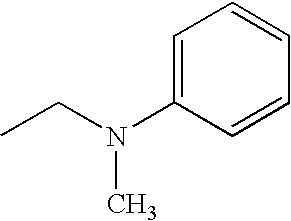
C1=C(N(CC)C)C=CC=C1
